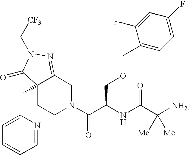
C12(CC3=CC=CC=N3)CCN(C(C(NC(C([NH2])([Me])[Me])=O)COCC3=CC=C(F)C=C3F)=O)CC1=NN(C[CF3])C2=O
